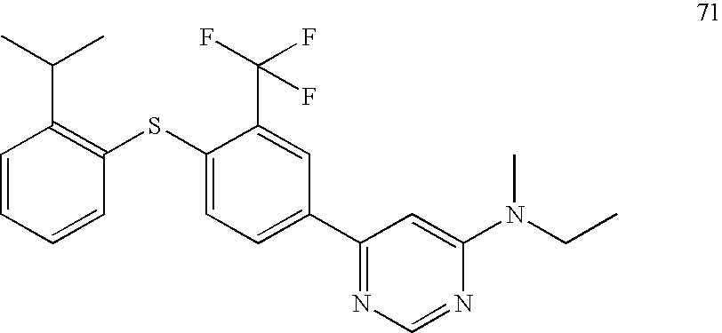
C1=CC=CC(SC2=CC=C(C3=NC=NC(N(CC)C)=C3)C=C2C(F)(F)F)=C1C(C)C
